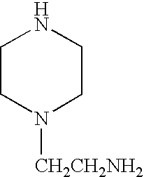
C1CN([CH2CH2NH2])CCN1
